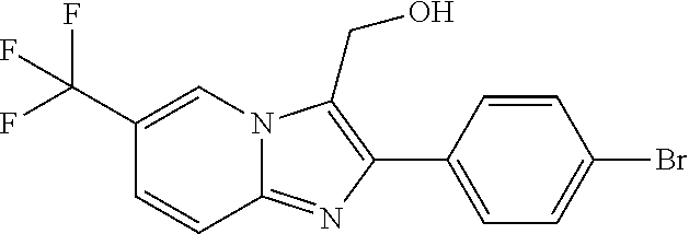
C1(C2=C(CO)N3C(=N2)C=CC(C(F)(F)F)=C3)=CC=C(Br)C=C1
